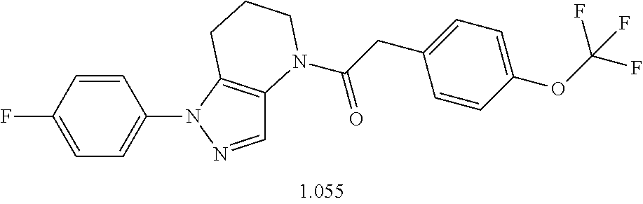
C1=CC(F)=CC=C1N1N=CC2=C1CCCN2C(CC1=CC=C(OC(F)(F)F)C=C1)=O
